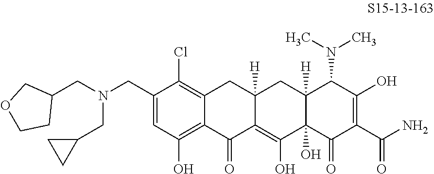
C12=C(Cl)C(CN(CC3COCC3)CC3CC3)=CC(O)=C1C(=O)C1=C(O)C3(O)C([H])(CC1([H])C2)C(N(C)C)C(O)=C(C(N)=O)C3=O
